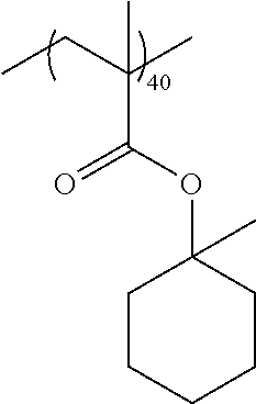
CCC(C)(C)C(OC1(C)CCCCC1)=O
